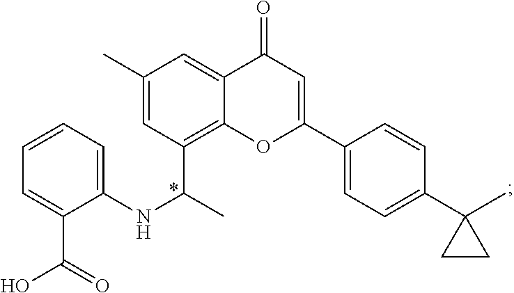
C1(NC(C)C2=C3C(=CC(C)=C2)C(=O)C=C(C2=CC=C(C4(C)CC4)C=C2)O3)=CC=CC=C1C(=O)O
